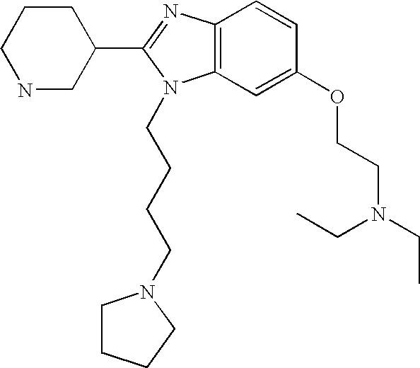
C12=C(C=C(OCCN(CC)CC)C=C1)N(CCCCN1CCCC1)C(C1CCCNC1)=N2
